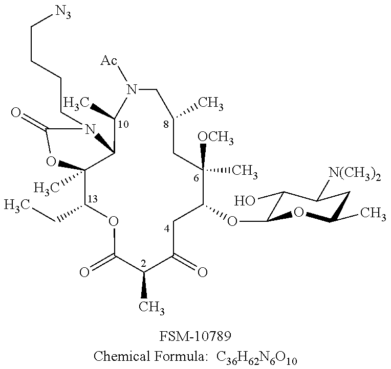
C12(C)C(CC)OC(=O)C(C)C(=O)CC(OC3C(O)C([N(CH3)2])CC(C)O3)C(C)([OCH3])CC(C)CN([Ac])C(C)C1N(CCCC[N3])C(=O)O2.[FSM-10789Chemical Formula:  C36H62N6O10]
